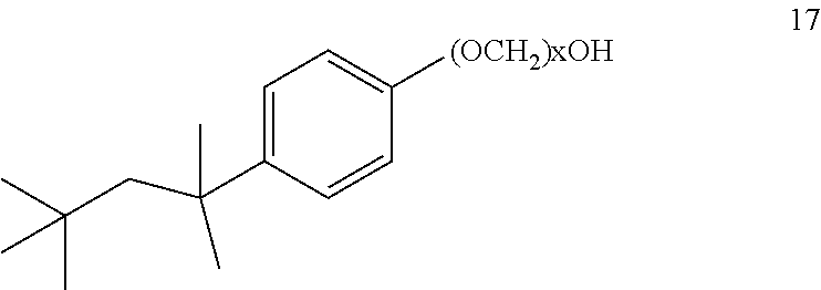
C1=C(C(CC(C)(C)C)(C)C)C=CC([(OCH2)xOH])=C1
